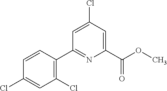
C1(Cl)=C(C2=NC(C(OC)=O)=CC(Cl)=C2)C=CC(Cl)=C1
